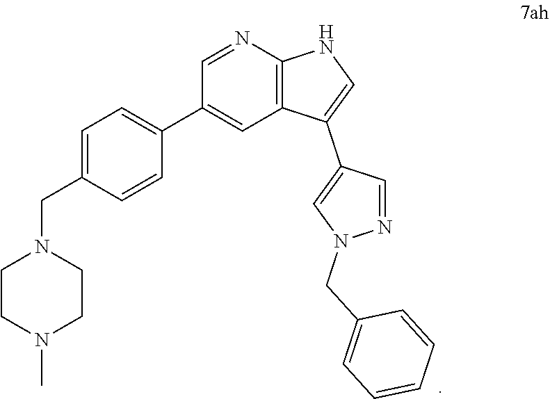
C1=NC2=C(C=C1C1=CC=C(CN3CCN(C)CC3)C=C1)C(C1=CN(CC3=CC=CC=C3)N=C1)=CN2
